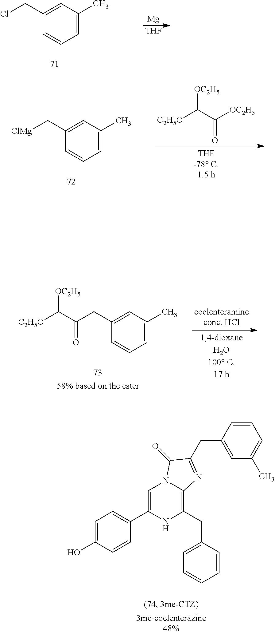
C1=C(O)C=CC(C2=CN3C(=C(CC4=CC=CC=C4)N2)N=C(CC2=CC(C)=CC=C2)C3=O)=C1.[Mg].[THF].C1(CCl)=CC(C)=CC=C1.[C2H5O]C(C([OC2H5])=O)[OC2H5].C1(C[ClMg])=CC(C)=CC=C1.C1(CC(=O)C([C2H5O])[OC2H5])=CC(C)=CC=C1
